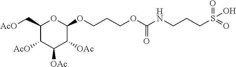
C1(C[AcO])C([AcO])C([OAc])C([OAc])C(OCCCOC(NCCCS(=O)(=O)O)=O)O1
